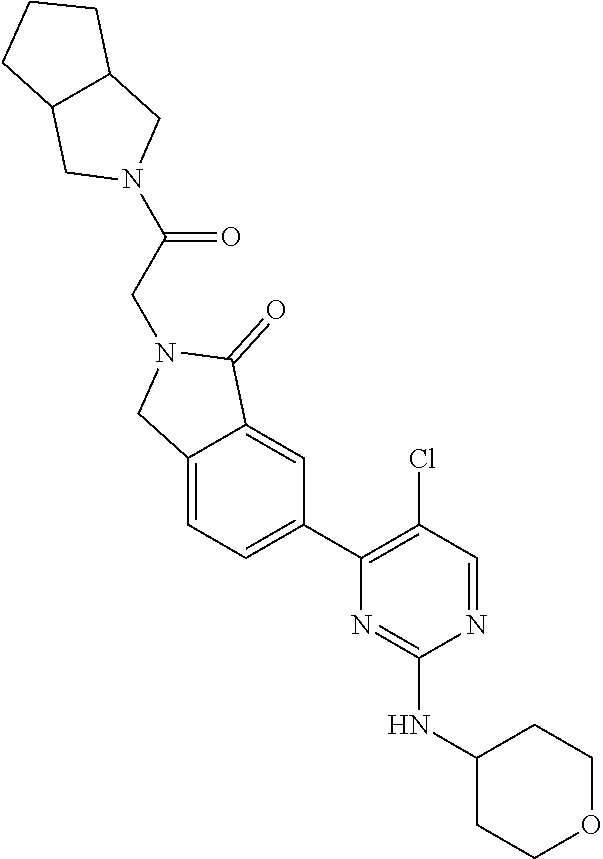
N1=CC(Cl)=C(C2=CC=C3C(=C2)C(=O)N(CC(N2CC4C(C2)CCC4)=O)C3)N=C1NC1CCOCC1
